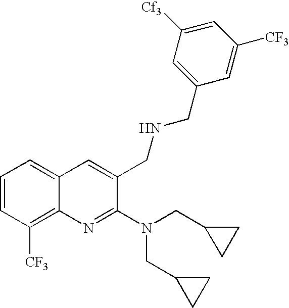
C12=CC=CC([CF3])=C1N=C(N(CC1CC1)CC1CC1)C(CNCC1=CC([Cf3])=CC([CF3])=C1)=C2
